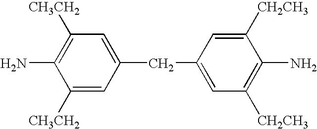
C1([CH3CH2])=C(N)C([CH3CH2])=CC(CC2=CC([CH2CH3])=C(N)C([CH2CH3])=C2)=C1
